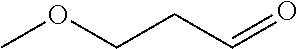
COCCC=O
